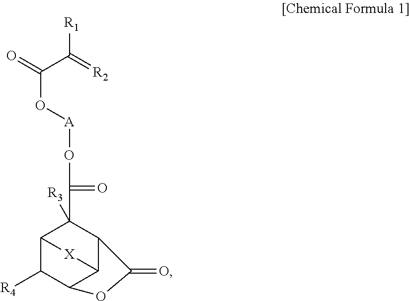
[R1]C(C(O[A]OC(=O)C1([R3])C2C([R4])C3C(C1C(=O)O3)[X]2)=O)=[R2]
